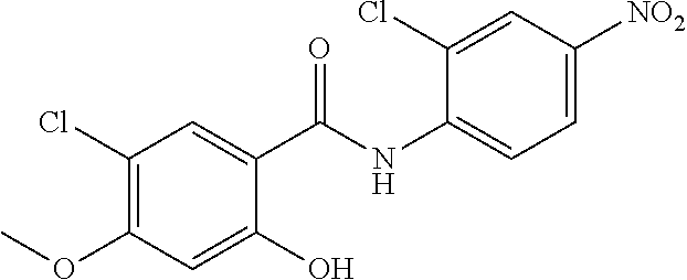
C1(Cl)=C(OC)C=C(O)C(C(NC2=CC=C([NO2])C=C2Cl)=O)=C1
